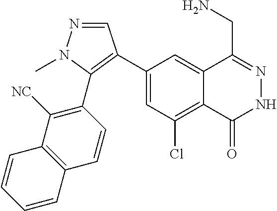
C1(C2=C(C3=C([NC])C4=C(C=C3)C=CC=C4)N(C)N=C2)=CC(Cl)=C2C(=C1)C(CN)=NNC2=O
